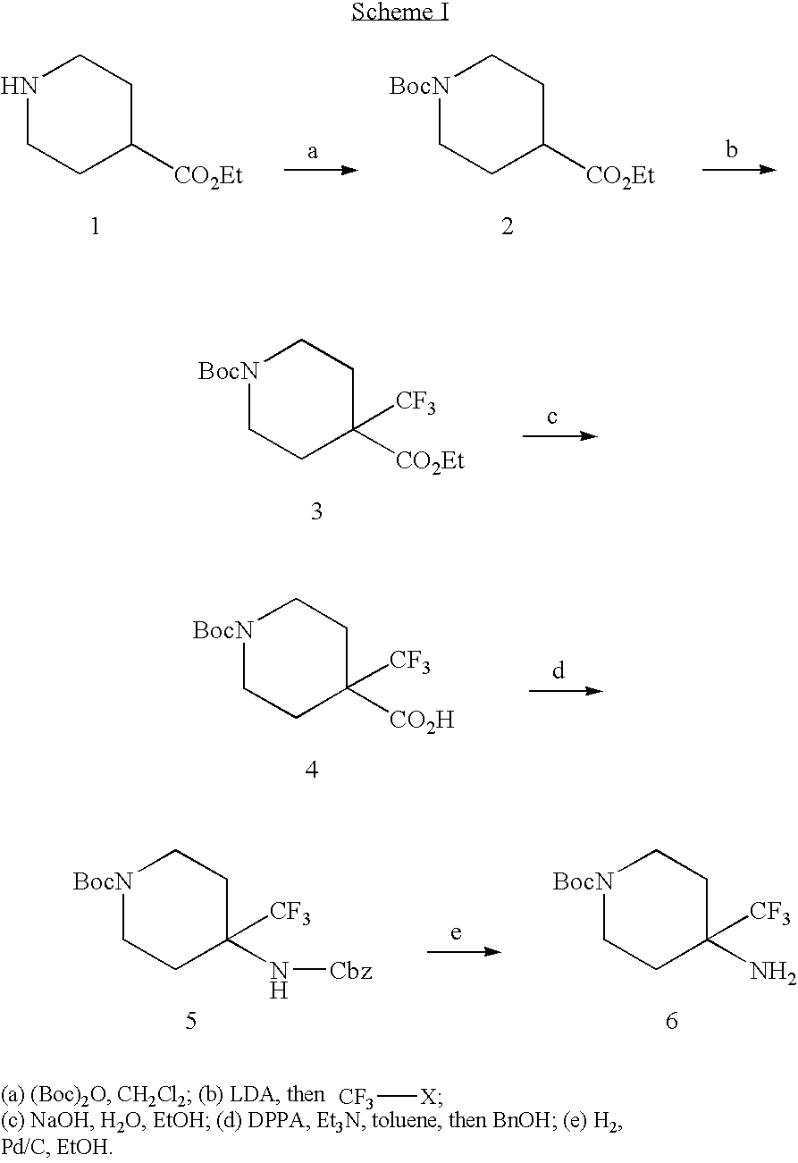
N1CCC([CO2Et])CC1.[BocN]1CCC([CO2Et])CC1.[BocN]1CCC([CO2Et])([CF3])CC1.[BocN]1CCC([CO2H])([CF3])CC1.[BocN]1CCC(N[Cbz])([CF3])CC1.[BocN]1CCC(N)([CF3])CC1.[CF3][X]
